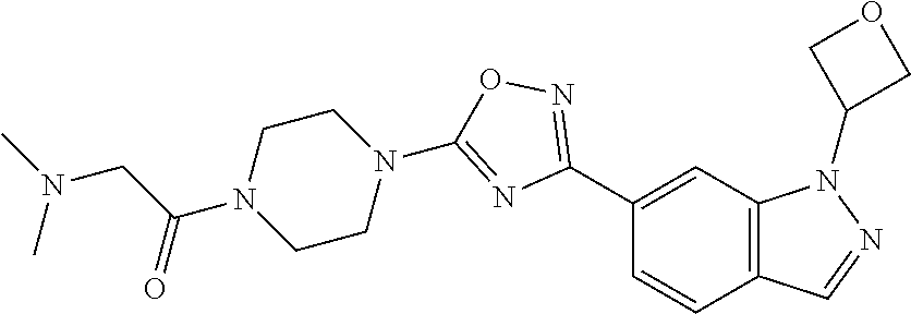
C1(C2=NOC(N3CCN(C(CN(C)C)=O)CC3)=N2)=CC2=C(C=C1)C=NN2C1COC1
